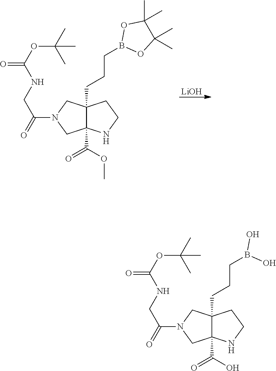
[LiOH].N1(C(=O)CNC(OC(C)(C)C)=O)CC2(C(OC)=O)C(CCCB3OC(C)(C)C(C)(C)O3)(C1)CCN2.N1(C(=O)CNC(OC(C)(C)C)=O)CC2(C(O)=O)C(CCCB(O)O)(C1)CCN2
